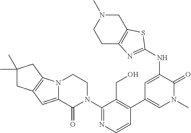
C1=CN=C(N2CCN3C(=CC4=C3CC(C)(C)C4)C2=O)C(CO)=C1C1=CN(C)C(=O)C(NC2=NC3=C(CN(C)CC3)S2)=C1
